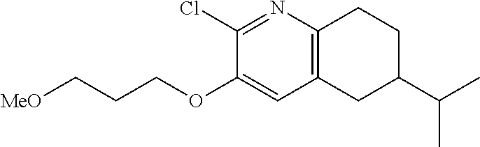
C1(Cl)=NC2=C(C=C1OCCC[MeO])CC(C(C)C)CC2
